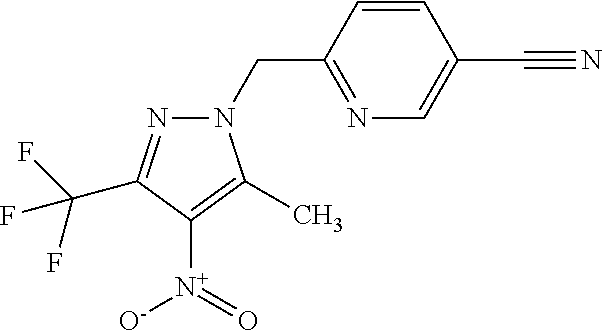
N1(CC2=NC=C(C#N)C=C2)N=C(C(F)(F)F)C([N+]([O-])=O)=C1C
